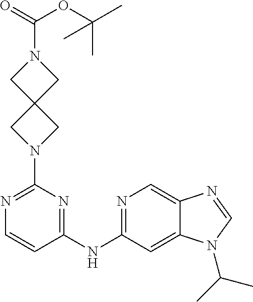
C1(NC2=NC=C3C(=C2)N(C(C)C)C=N3)=NC(N2CC3(C2)CN(C(OC(C)(C)C)=O)C3)=NC=C1
